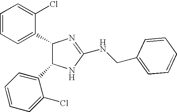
C1=CC=C(C2C(C3=CC=CC=C3Cl)NC(NCC3=CC=CC=C3)=N2)C(Cl)=C1
